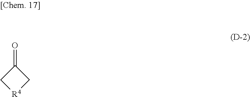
C1[R4]CC1=O
